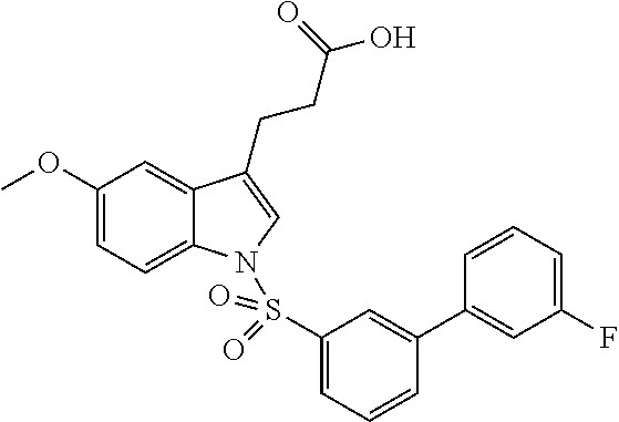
C1(OC)=CC=C2C(=C1)C(CCC(O)=O)=CN2S(C1=CC=CC(C2=CC(F)=CC=C2)=C1)(=O)=O
